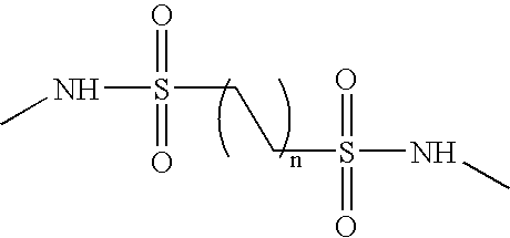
N(S(CCS(NC)(=O)=O)(=O)=O)C
